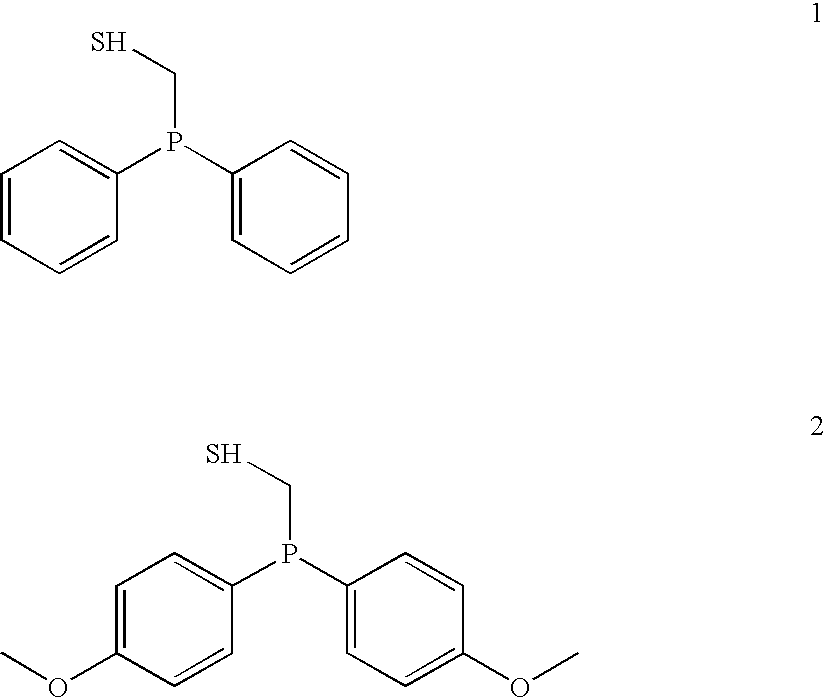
C1=CC=CC(P(CS)C2=CC=CC=C2)=C1.C1=C(OC)C=CC(P(CS)C2=CC=C(OC)C=C2)=C1
